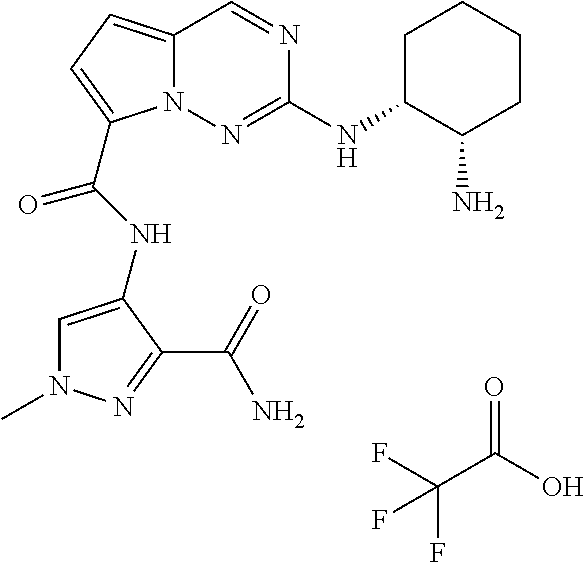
N1(C)C=C(NC(=O)C2=CC=C3N2N=C(NC2C(N)CCCC2)N=C3)C(C(N)=O)=N1.O=C(O)C(F)(F)F
